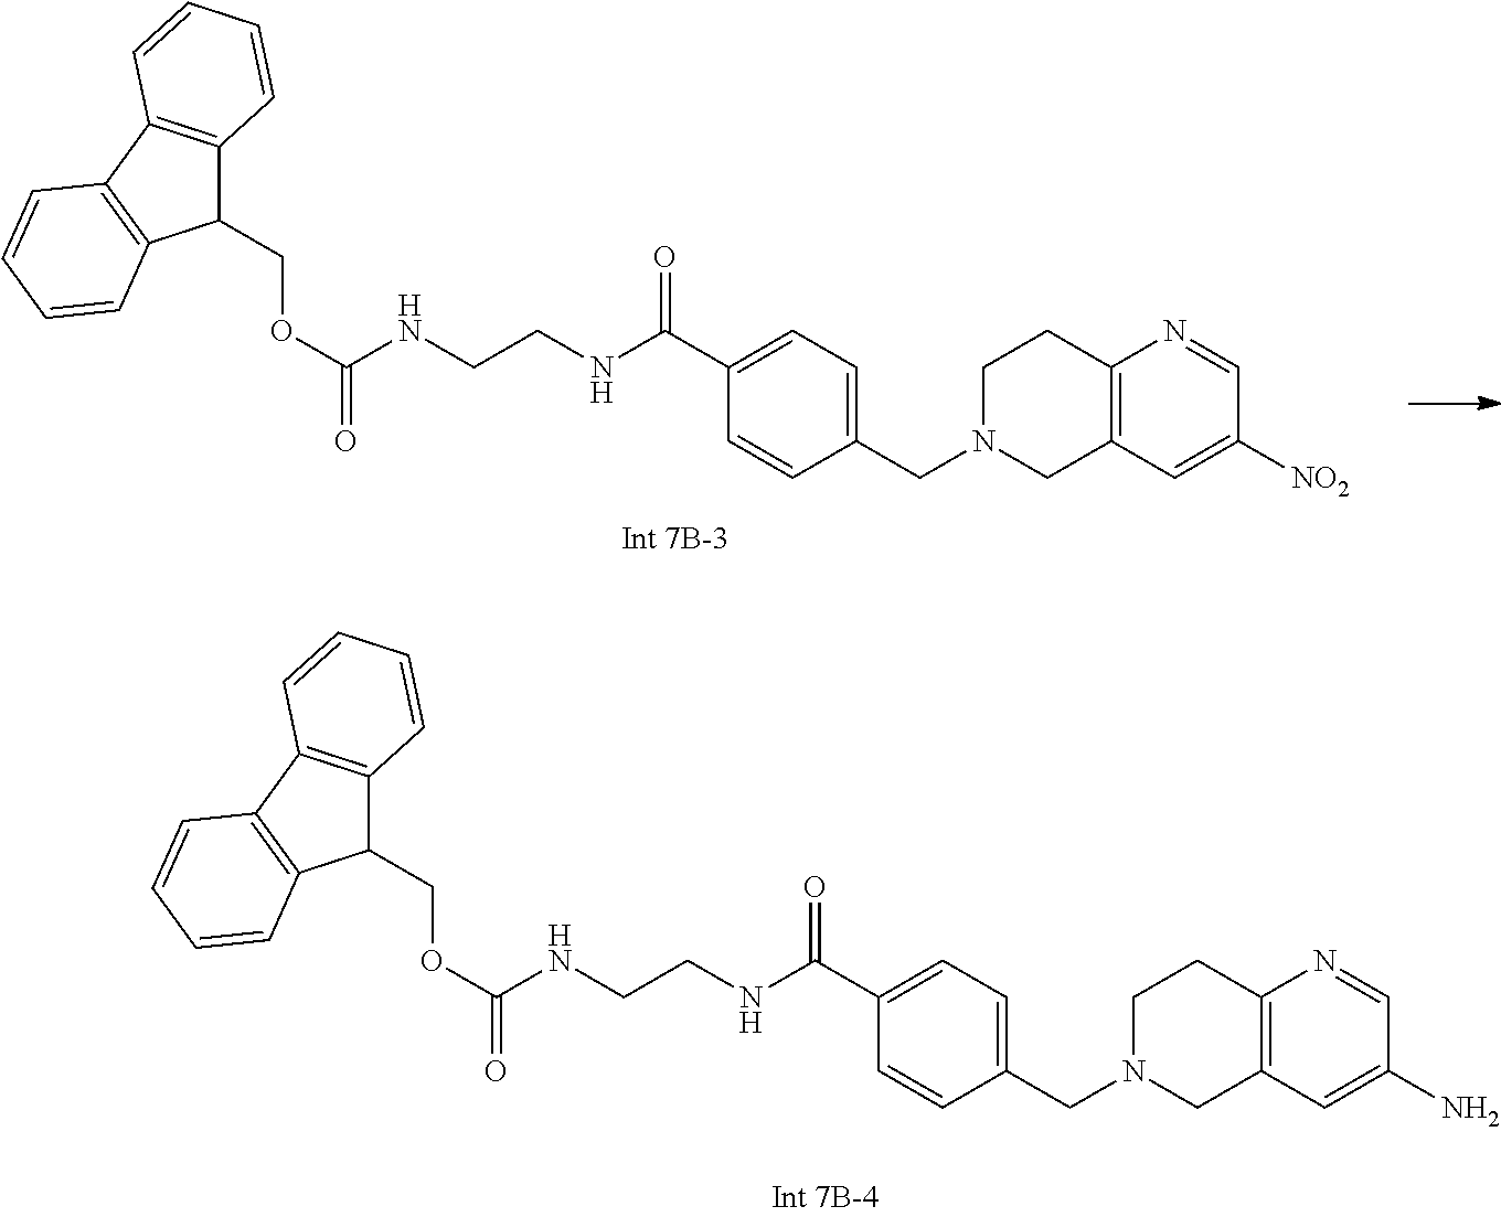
C1(COC(=O)NCCNC(C2=CC=C(CN3CC4=C(CC3)N=CC([NO2])=C4)C=C2)=O)C2=C(C3=C1C=CC=C3)C=CC=C2.C1(COC(=O)NCCNC(C2=CC=C(CN3CC4=C(CC3)N=CC(N)=C4)C=C2)=O)C2=C(C3=C1C=CC=C3)C=CC=C2
